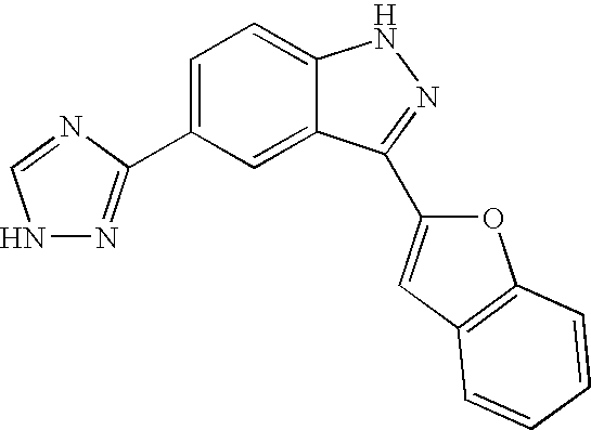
N1N=C(C2=CC=C3C(=C2)C(C2=CC4=C(O2)C=CC=C4)=NN3)N=C1
